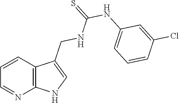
C12=C(C(CNC(NC3=CC=CC(Cl)=C3)=S)=CN1)C=CC=N2
